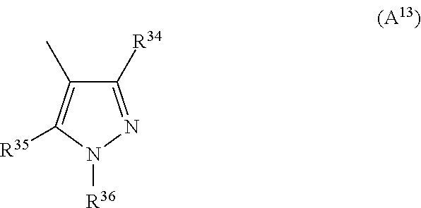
C1([R34])=NN([R36])C([R35])=C1C
